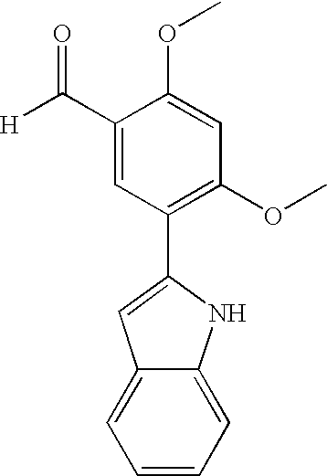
C12=CC=CC=C1NC(C1=C(OC)C=C(OC)C(C([H])=O)=C1)=C2
